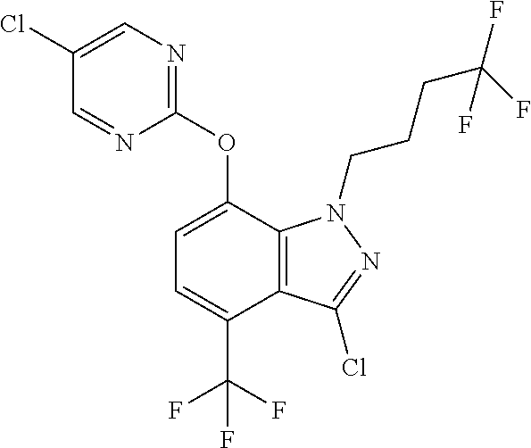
C1=NC(OC2=CC=C(C(F)(F)F)C3=C2N(CCCC(F)(F)F)N=C3Cl)=NC=C1Cl
